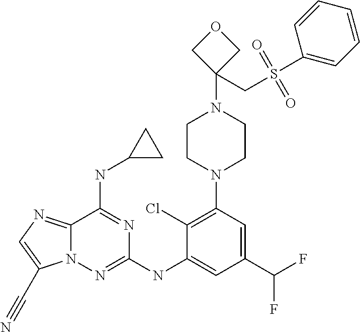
C12=NC=C(C#N)N1N=C(NC1=CC(C(F)F)=CC(N3CCN(C4(CS(C5=CC=CC=C5)(=O)=O)COC4)CC3)=C1Cl)N=C2NC1CC1
